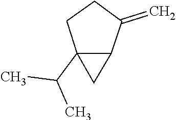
C1CC2(C(C)C)C(C1=C)C2
